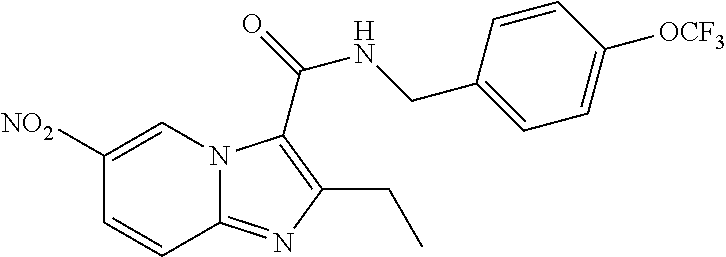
C1([NO2])=CN2C(=NC(CC)=C2C(=O)NCC2=CC=C([OCF3])C=C2)C=C1
